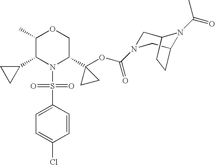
C1(C2N(S(=O)(=O)C3=CC=C(Cl)C=C3)C(C3(OC(=O)N4CC5N(C(=O)C)C(C4)CC5)CC3)COC2C)CC1
